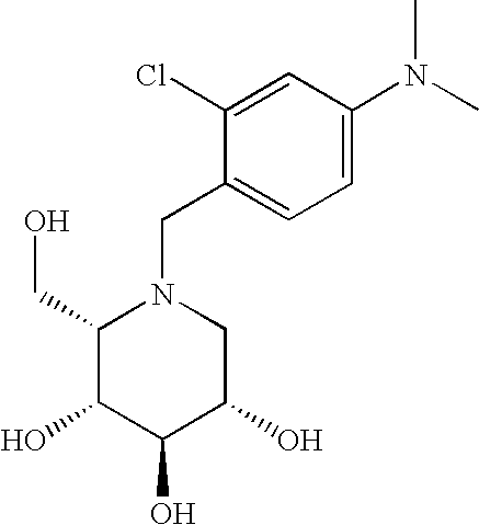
C1(CO)C(O)C(O)C(O)CN1CC1=CC=C(N(C)C)C=C1Cl
